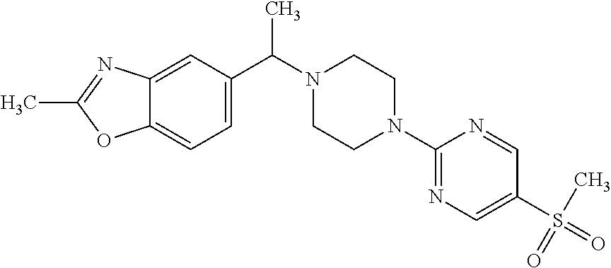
C12=CC(C(C)N3CCN(C4=NC=C(S(=O)(C)=O)C=N4)CC3)=CC=C1OC(C)=N2
